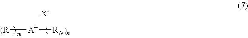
[(R][A+][RN)n].[X-]
